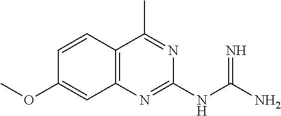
COC1=CC2=C(C=C1)C(C)=NC(NC(N)=N)=N2
